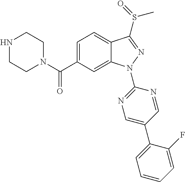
N1CCN(C(C2=CC=C3C(=C2)N(C2=NC=C(C4=CC=CC=C4F)C=N2)N=C3S(C)=O)=O)CC1
